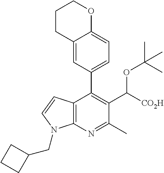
C12=C(N=C(C)C(C([CO2H])OC(C)(C)C)=C1C1=CC=C3C(=C1)CCCO3)N(CC1CCC1)C=C2
